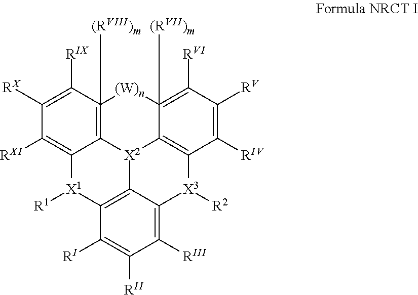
C1([RIII])=C2C3=C(C([RI])=C1[RII])[X1]([R1])C1=C([RXI])C([RX])=C([RIX])C4([(RVIII)m])=C1[X2]3C1=C([X3]2[R2])C([RIV])=C([RV])C([RVI])=C1([(RVII)m])[(W)n]4
